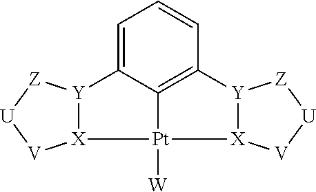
C1=C2C3=C(C=C1)[Y]1[X]([Pt]3([W])[X]3[Y]2[Z][U][V]3)[V][U][Z]1
